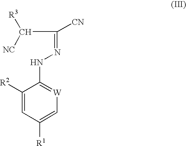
C1(NN=C(C([R3])[NC])[CN])=[W]C=C([R1])C=C1[R2]
